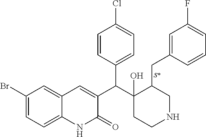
C1(Br)=CC=C2C(=C1)C=C(C(C1(O)CCNCC1CC1=CC(F)=CC=C1)C1=CC=C(Cl)C=C1)C(=O)N2.[S*]
